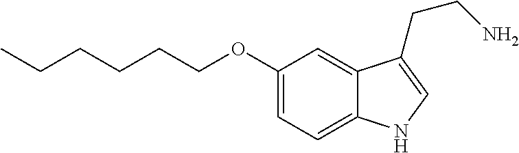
CCCCCCOC1=CC=C2C(=C1)C(CCN)=CN2
